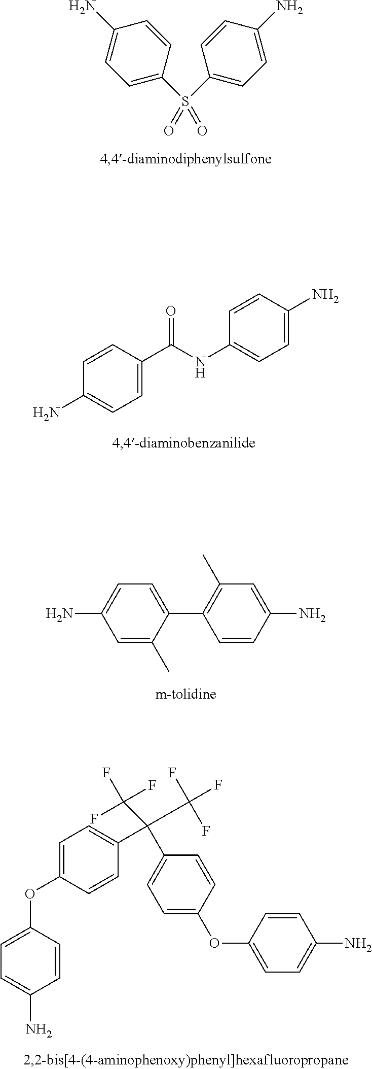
C1=C(S(C2=CC=C(N)C=C2)(=O)=O)C=CC(N)=C1.C1=CC(C(NC2=CC=C(N)C=C2)=O)=CC=C1N.C1=C(C)C(C2=C(C)C=C(N)C=C2)=CC=C1N.C1=C(OC2=CC=C(N)C=C2)C=CC(C(C2=CC=C(OC3=CC=C(N)C=C3)C=C2)(C(F)(F)F)C(F)(F)F)=C1
